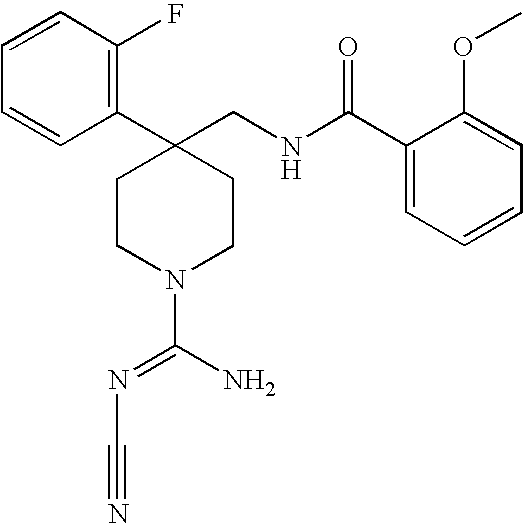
C1(C2(CNC(C3=CC=CC=C3OC)=O)CCN(C(N)=NC#N)CC2)=C(F)C=CC=C1
